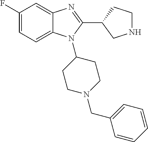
C1(F)=CC=C2C(=C1)N=C(C1CNCC1)N2C1CCN(CC2=CC=CC=C2)CC1
